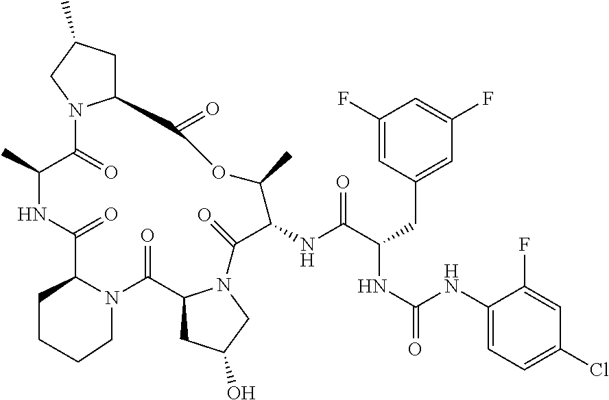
C12CC(C)CN1C(=O)C(C)NC(=O)C1N(CCCC1)C(=O)C1CC(O)CN1C(=O)C(NC(C(CC1=CC(F)=CC(F)=C1)NC(=O)NC1=CC=C(Cl)C=C1F)=O)C(C)OC2=O
